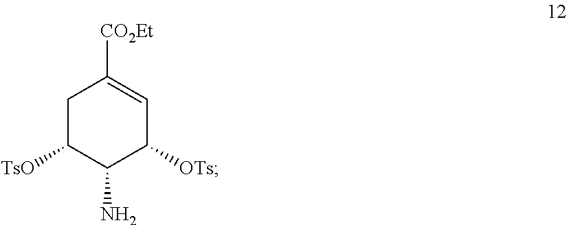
C1C([TsO])C(N)C([OTs])C=C1[CO2Et]
